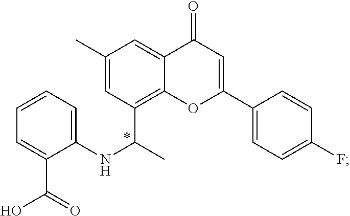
C1(NC(C)C2=C3C(=CC(C)=C2)C(=O)C=C(C2=CC=C(F)C=C2)O3)=CC=CC=C1C(=O)O
